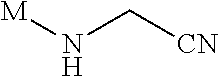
[M]NC[CN]
